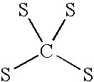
C(S)(S)(S)S
